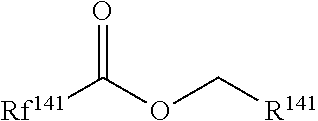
[Rf141]C(OC[R141])=O
